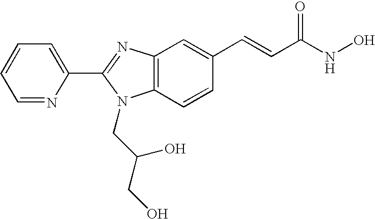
C1=CC=NC(C2=NC3=C(C=CC(C=CC(NO)=O)=C3)N2CC(CO)O)=C1
